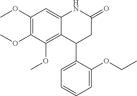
C1(OC)=C(OC)C(OC)=C2C(=C1)NC(=O)CC2C1=CC=CC=C1OCC
